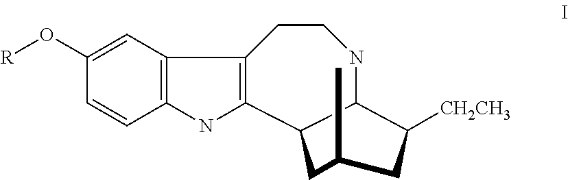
C1(O[R])=CC2=C(C=C1)NC1=C2CCNC2C1CC(C)CC2[CH2CH3]
